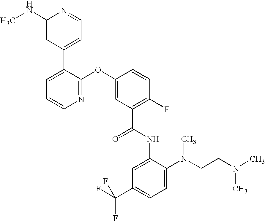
N1=C(OC2=CC(C(NC3=CC(C(F)(F)F)=CC=C3N(CCN(C)C)C)=O)=C(F)C=C2)C(C2=CC=NC(NC)=C2)=CC=C1
